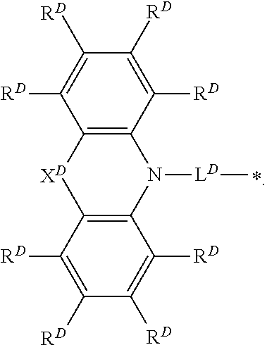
C1([RD])=C([RD])C2=C(C([RD])=C1[RD])N([LD]C)C1=C(C([RD])=C([RD])C([RD])=C1[RD])[XD]2
